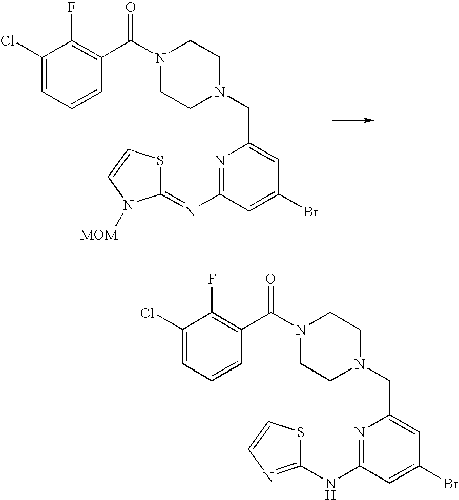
N1=C(N=C2SC=CN2[MOM])C=C(Br)C=C1CN1CCN(C(C2=C(F)C(Cl)=CC=C2)=O)CC1.N1=C(NC2=NC=CS2)C=C(Br)C=C1CN1CCN(C(C2=C(F)C(Cl)=CC=C2)=O)CC1
